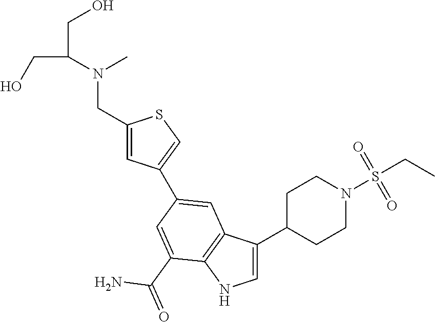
C(C(CO)N(C)CC1=CC(C2=CC3=C(NC=C3C3CCN(S(CC)(=O)=O)CC3)C(C(=O)N)=C2)=CS1)O
